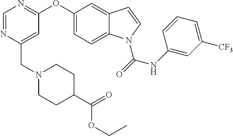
C(C1=CC(OC2=CC=C3C(=C2)C=CN3C(=O)NC2=CC([CF3])=CC=C2)=NC=N1)N1CCC(C(=O)OCC)CC1
